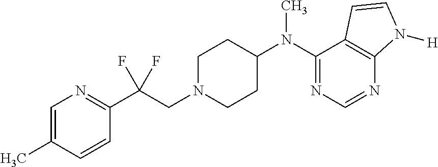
C1(N(C2CCN(CC(C3=NC=C(C)C=C3)(F)F)CC2)C)=NC=NC2=C1C=CN2[H]
